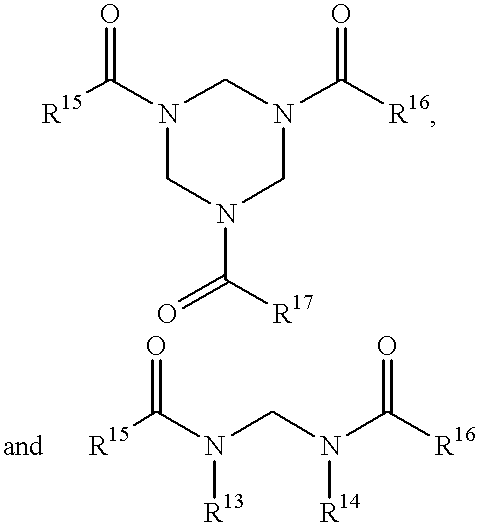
[R15]C(N1CN(C([R16])=O)CN(C(=O)[R17])C1)=O.[R15]C(N(CN(C([R16])=O)[R14])[R13])=O
